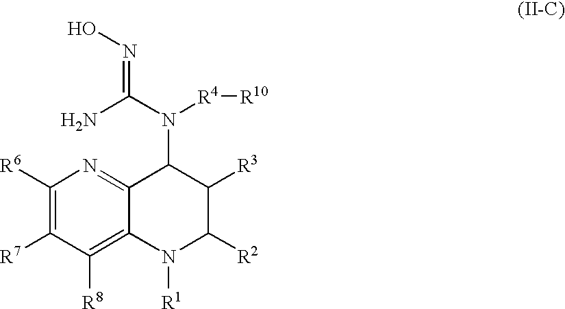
C1([R6])=C([R7])C([R8])=C2C(=N1)C(N(C(N)=NO)[R4][R10])C([R3])C([R2])N2[R1]
